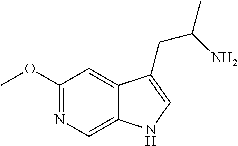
C1(OC)=NC=C2C(=C1)C(CC(N)C)=CN2
